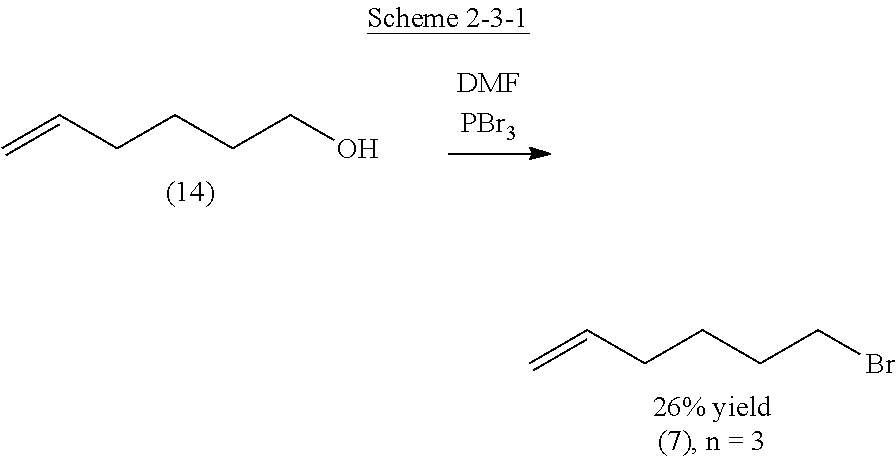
C=CCCCCBr.C=CCCCCO
